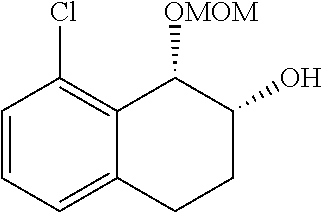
C1=CC=C2C(=C1Cl)C([OMOM])C(O)CC2
